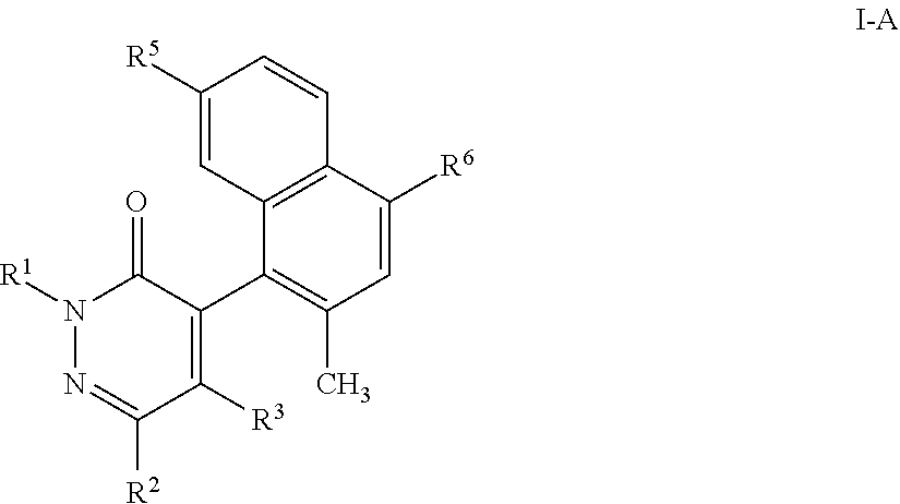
N1([R1])N=C([R2])C([R3])=C(C2=C(C)C=C([R6])C3=C2C=C([R5])C=C3)C1=O
